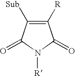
C1([R])=C([Sub])C(=O)N([R])C1=O
